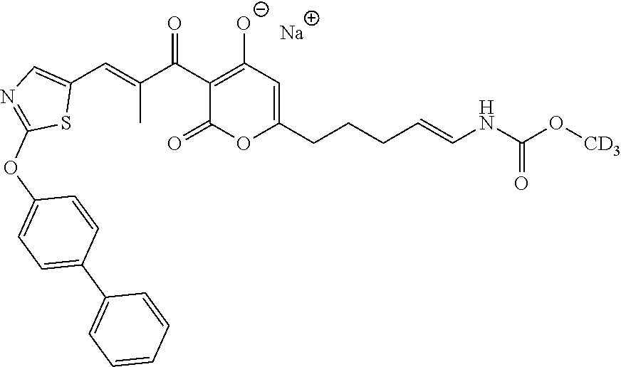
C1(C(C(C)=CC2=CN=C(OC3=CC=C(C4=CC=CC=C4)C=C3)S2)=O)=C([O-])C=C(CCCC=CNC(=O)O[CD3])OC1=O.[Na]
